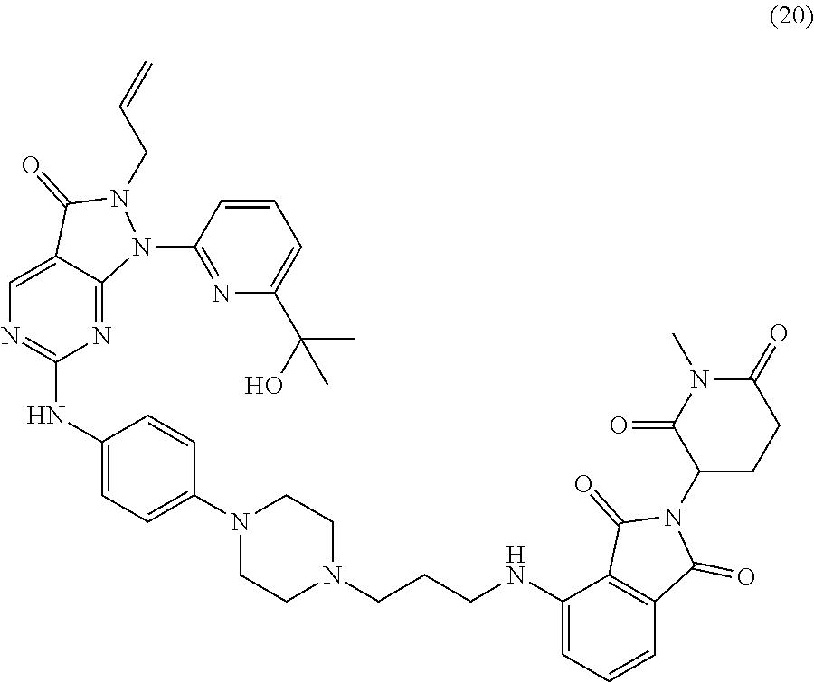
N1(C2=CC=C(NC3=NC=C4C(=N3)N(C3=NC(C(C)(O)C)=CC=C3)N(CC=C)C4=O)C=C2)CCN(CCCNC2=CC=CC3=C2C(=O)N(C2CCC(=O)N(C)C2=O)C3=O)CC1
